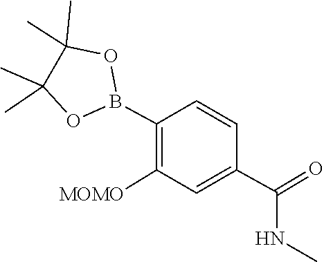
O1B(C2=C([MOMO])C=C(C(=O)NC)C=C2)OC(C)(C)C1(C)C
